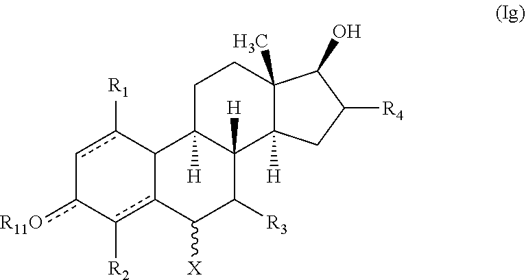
c1c([R1])C2C3([H])CCC4(C)C(O)C([R4])CC4([H])C3([H])C([R3])C([X])c2c([R2])-c-1[R11O]
